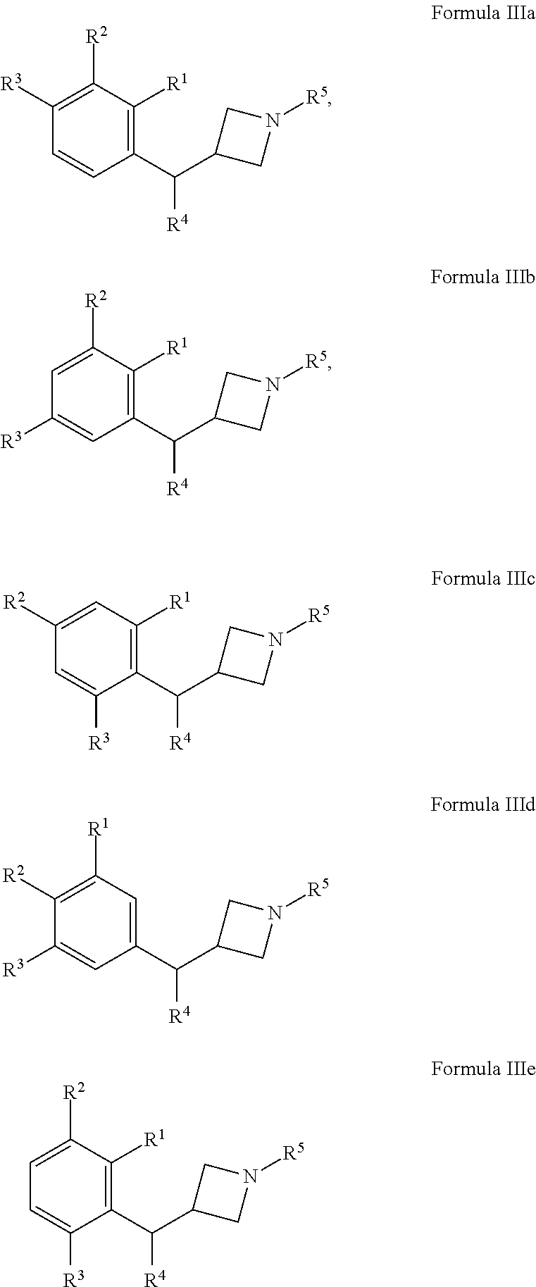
C1([R2])=C([R3])C=CC(C(C2CN([R5])C2)[R4])=C1[R1].C1([R2])=CC([R3])=CC(C(C2CN([R5])C2)[R4])=C1[R1].C1=C([R2])C=C([R3])C(C(C2CN([R5])C2)[R4])=C1[R1].C1([R1])=C([R2])C([R3])=CC(C(C2CN([R5])C2)[R4])=C1.C1([R2])=CC=C([R3])C(C(C2CN([R5])C2)[R4])=C1[R1]
